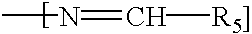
CN=C[R5]]
